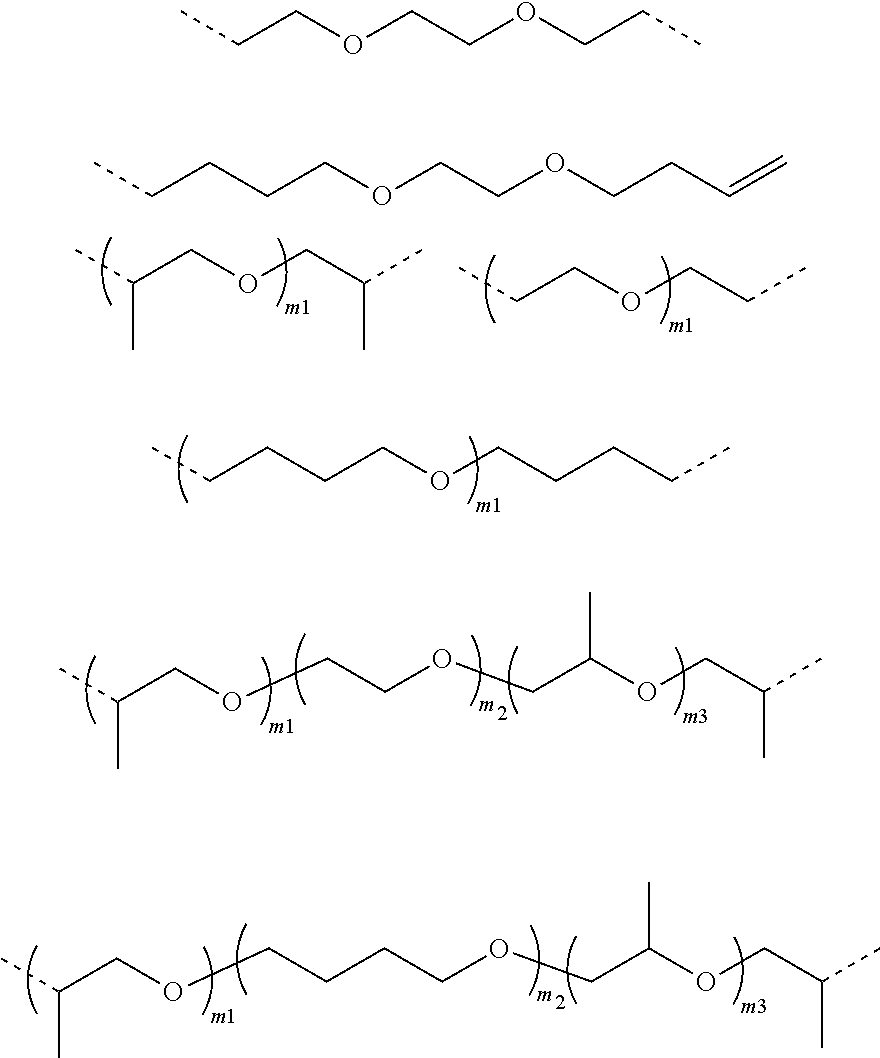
CC(COCC(C)C)C.CCCOCCC.CCCCCOCCCCC.CC(COCCOCC(C)OCC(C)C)C.CC(COCCCCOCC(C)OCC(C)C)C.CCCOCCOCCC.CCCCCOCCOCCC=C
